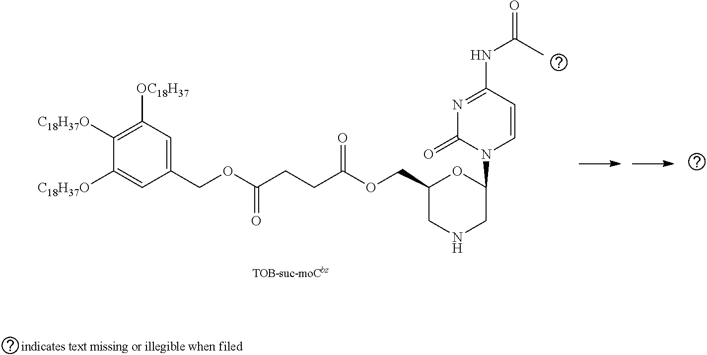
C1([C18H37O])=C([OC18H37])C=C(COC(CCC(OCC2CNCC(N3C=CC(NC(=O)C)=NC3=O)O2)=O)=O)C=C1[C18H37O]
